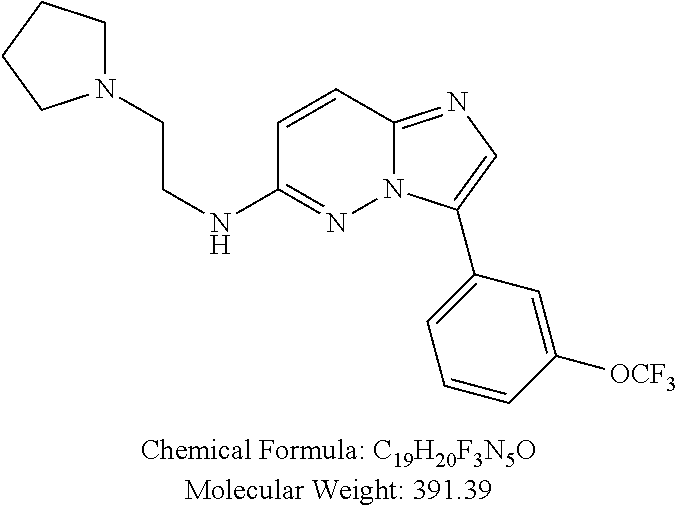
C1=CC2=NC=C(C3=CC=CC([OCF3])=C3)N2N=C1NCCN1CCCC1
